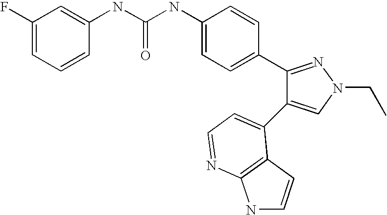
C(NC1=CC=C(C2=NN(CC)C=C2C2=CC=NC3=C2C=CN3)C=C1)(=O)NC1=CC(F)=CC=C1
